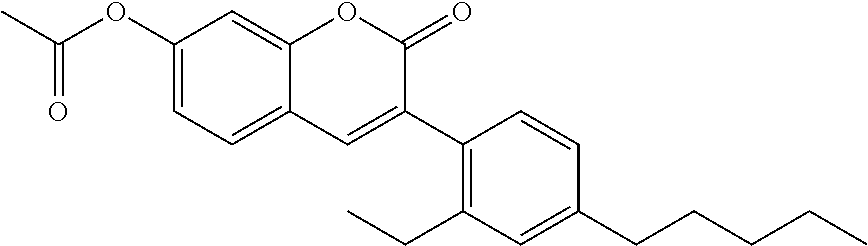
C1(OC(C)=O)=CC=C2C(=C1)OC(=O)C(C1=C(CC)C=C(CCCCC)C=C1)=C2
